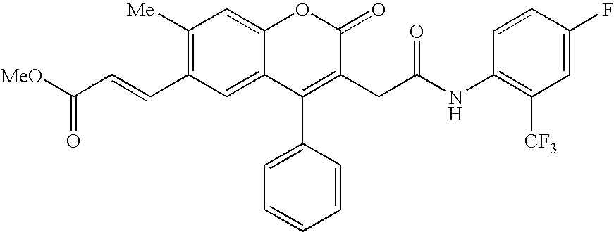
C1=C2C(=CC([Me])=C1C=CC(=O)[MeO])OC(=O)C(CC(=O)NC1=C([CF3])C=C(F)C=C1)=C2C1=CC=CC=C1
